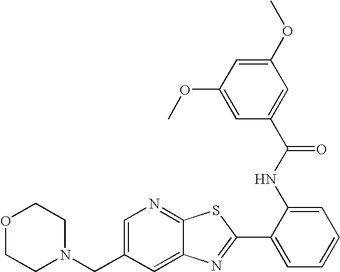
C1=C(CN2CCOCC2)C=C2C(=N1)SC(C1=CC=CC=C1NC(C1=CC(OC)=CC(OC)=C1)=O)=N2
